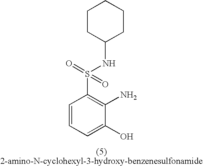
C1=CC=C(O)C(N)=C1S(=O)(NC1CCCCC1)=O
